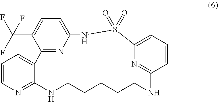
C1=CN=C2C(=C1)C1=NC(=CC=C1C(F)(F)F)NS(=O)(=O)C1=CC=CC(=N1)NCCCCCN2
